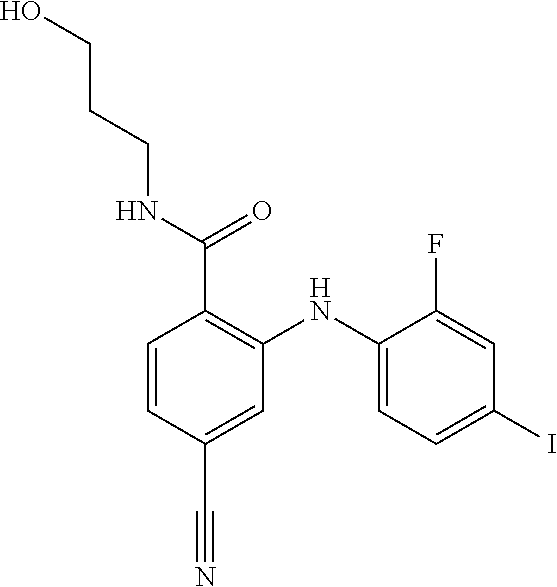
C1=CC(C#N)=CC(NC2=CC=C(I)C=C2F)=C1C(NCCCO)=O
